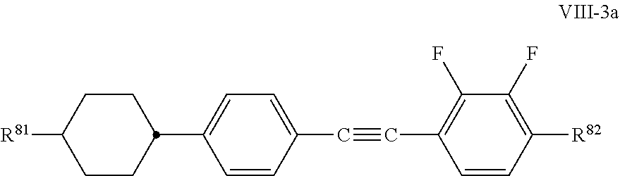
C1CC(C2=CC=C(C#CC3=C(F)C(F)=C([R82])C=C3)C=C2)CCC1[R81]
